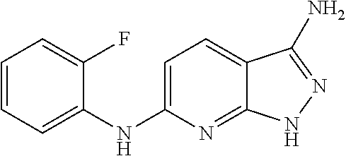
C1=CC=C(NC2=CC=C3C(=N2)NN=C3N)C(F)=C1
